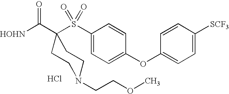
Cl.[HOHN]C(=O)C1(S(C2=CC=C(OC3=CC=C([SCF3])C=C3)C=C2)(=O)=O)CCN(CCOC)CC1
